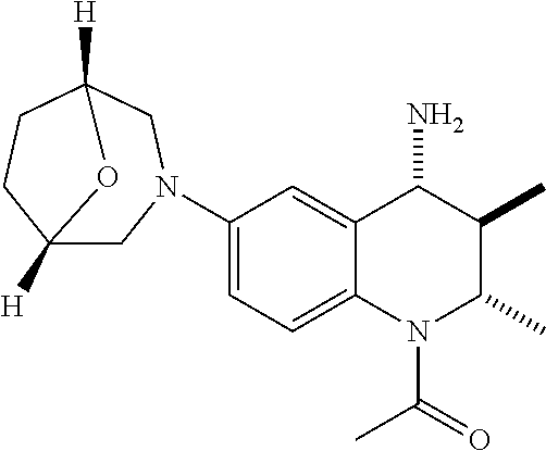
C1(N2CC3([H])CCC([H])(C2)O3)=CC=C2C(=C1)C(N)C(C)C(C)N2C(=O)C
